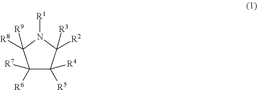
C1([R7])([R6])C([R4])([R5])C([R2])([R3])N([R1])C1([R8])[R9]
